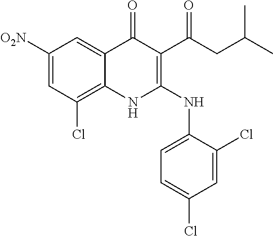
C1([O2N])=CC(Cl)=C2C(=C1)C(=O)C(C(CC(C)C)=O)=C(NC1=CC=C(Cl)C=C1Cl)N2
